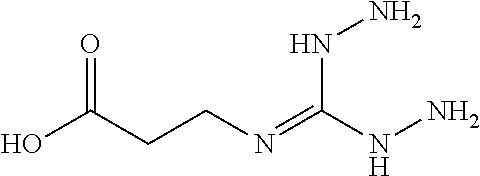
C(N=C(NN)NN)CC(O)=O
